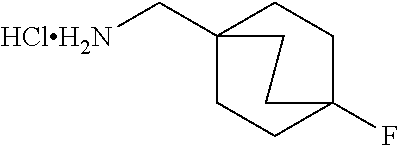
C1CC2(F)CCC1(C[HClH2N])CC2
